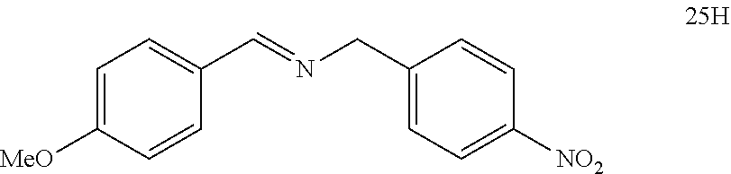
C1=C([MeO])C=CC(C=NCC2=CC=C([NO2])C=C2)=C1
